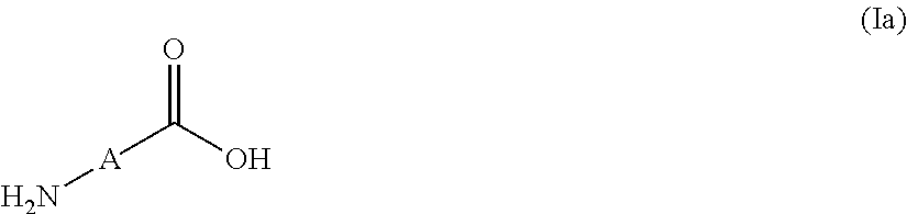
[A](C(O)=O)N
